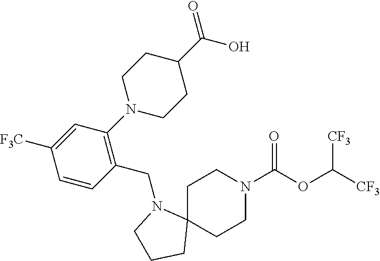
C1C2(CCN(C(OC([CF3])[CF3])=O)C1)N(CC1=C(N3CCC(C(O)=O)CC3)C=C([F3C])C=C1)CCC2
